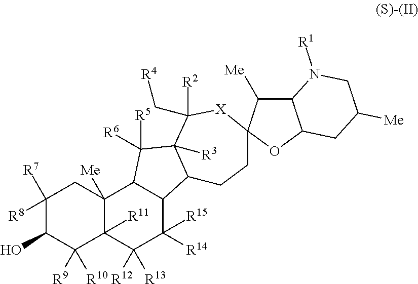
C1([R8])([R7])C(O)C([R9])([R10])C2([R11])C([Me])(C1)C1C(C([R14])([R15])C2([R12])[R13])C2C([R3])(C1([R6])[R5])C(C[R4])([R2])[X]C1(C([Me])C3C(O1)CC([Me])CN3[R1])CC2
